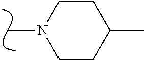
CN1CCC(C)CC1
